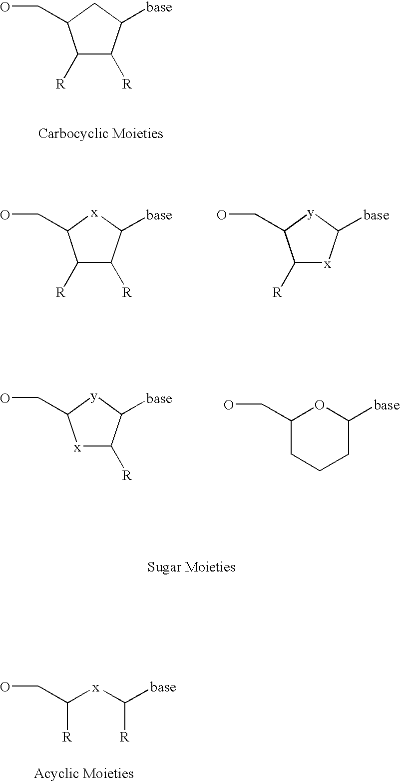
C([R])([x]C([R])[base])CO.C1C(CO)C([R])C([R])C1[base].[x]1C(CO)C([R])C([R])C1[base].[y]1C(CO)C([R])[x]C1[base].[y]1C(CO)[x]C([R])C1[base].C1(CO)CCCC([base])O1
